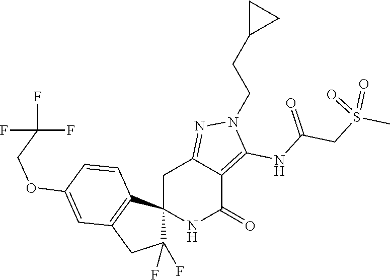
C12(NC(=O)C3=C(NC(CS(C)(=O)=O)=O)N(CCC4CC4)N=C3C1)C(F)(F)CC1=C2C=CC(OCC(F)(F)F)=C1
